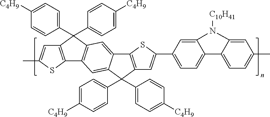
C1=C([C4H9])C=CC(C2(C3=CC=C([C4H9])C=C3)C3=C(SC(C)=C3)C3=C2C=C2C(=C3)C(C3=CC=C([C4H9])C=C3)(C3=CC=C([C4H9])C=C3)C3=C2SC(C2=CC=C4C(=C2)N([C10H41])C2=CC(C)=CC=C42)=C3)=C1
